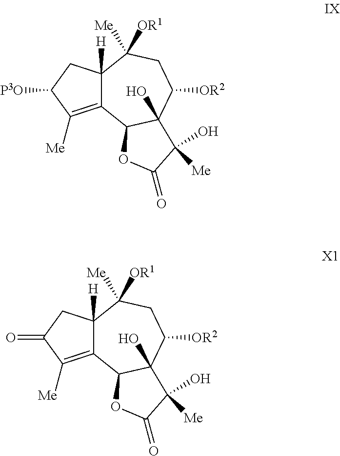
C12=C([Me])C([P3O])CC1([H])C([OR1])([Me])CC([OR2])C1(O)C2OC(=O)C1(O)[Me].C12=C([Me])C(=O)CC1([H])C([OR1])([Me])CC([OR2])C1(O)C2OC(=O)C1(O)[Me]
